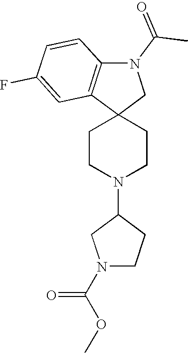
C1CN(C2CN(C(OC)=O)CC2)CCC12CN(C(C)=O)C1=C2C=C(F)C=C1
